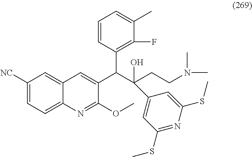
C1([NC])=CC=C2C(=C1)C=C(C(C(CCN(C)C)(O)C1=CC(SC)=NC(SC)=C1)C1=C(F)C(C)=CC=C1)C(OC)=N2
